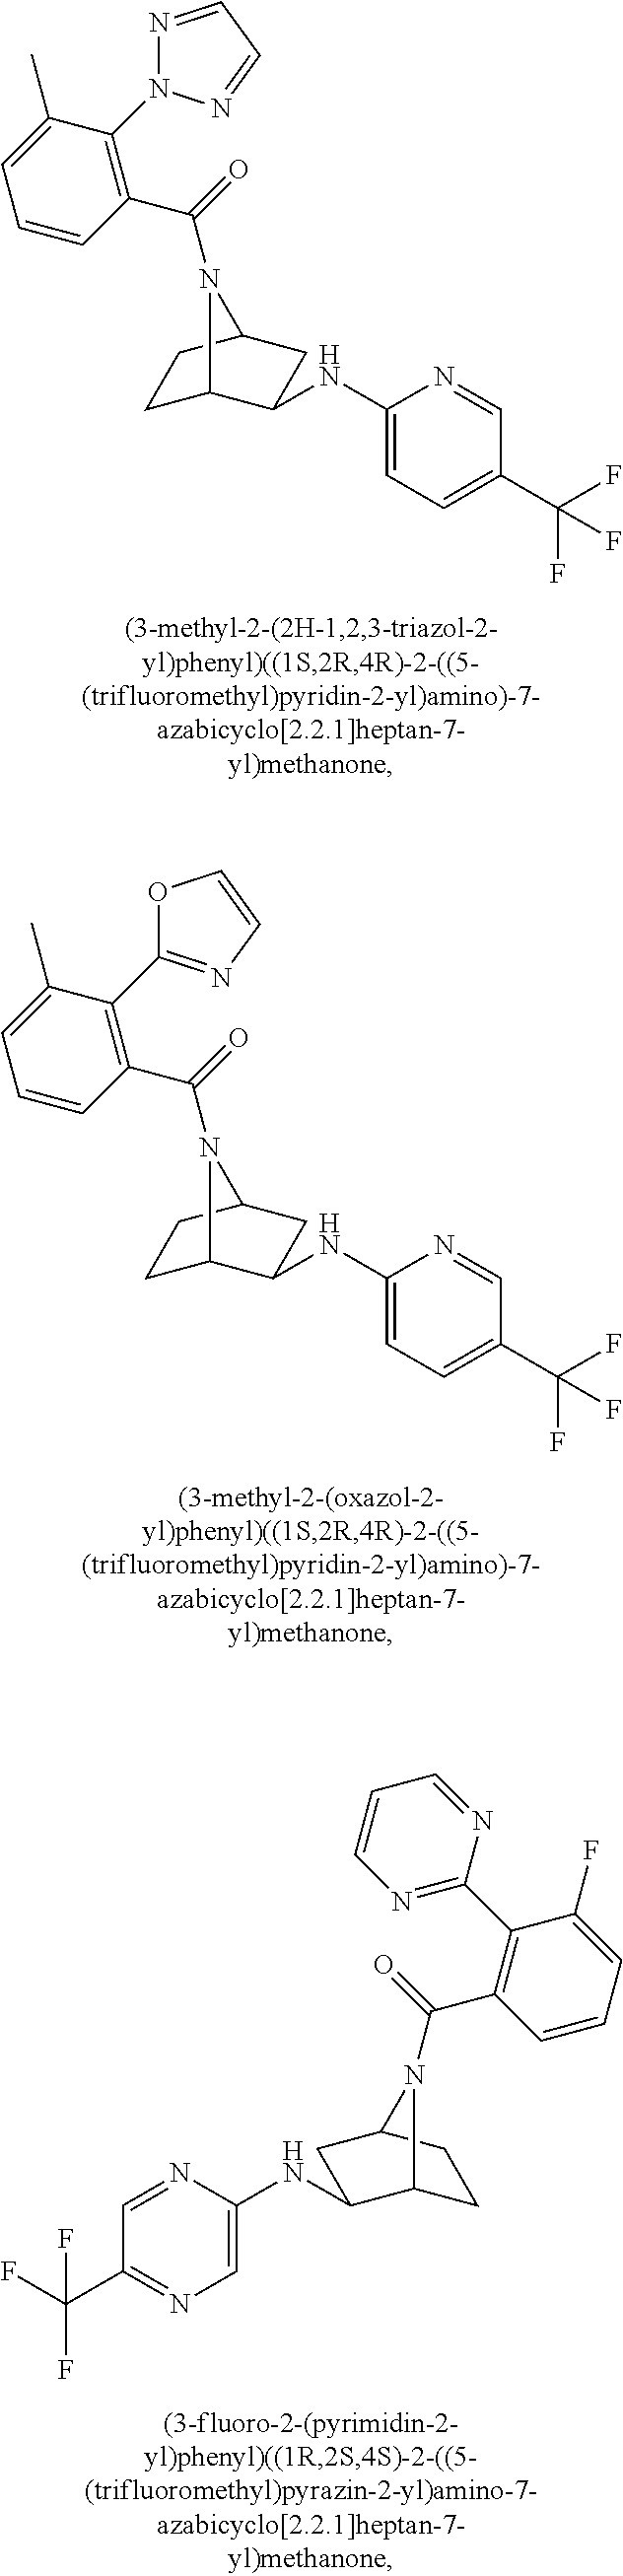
C1C2C(NC3=CN=C(C(F)(F)F)C=N3)CC(C1)N2C(C1=C(C2=NC=CC=N2)C(F)=CC=C1)=O.C(=O)(N1C2CCC1CC2NC1=CC=C(C(F)(F)F)C=N1)C1=C(N2N=CC=N2)C(C)=CC=C1.C(=O)(N1C2CCC1CC2NC1=CC=C(C(F)(F)F)C=N1)C1=C(C2=NC=CO2)C(C)=CC=C1
